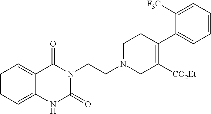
C1=CC=C2C(=C1)C(=O)N(CCN1CC([CO2Et])=C(C3=CC=CC=C3[F3C])CC1)C(=O)N2
